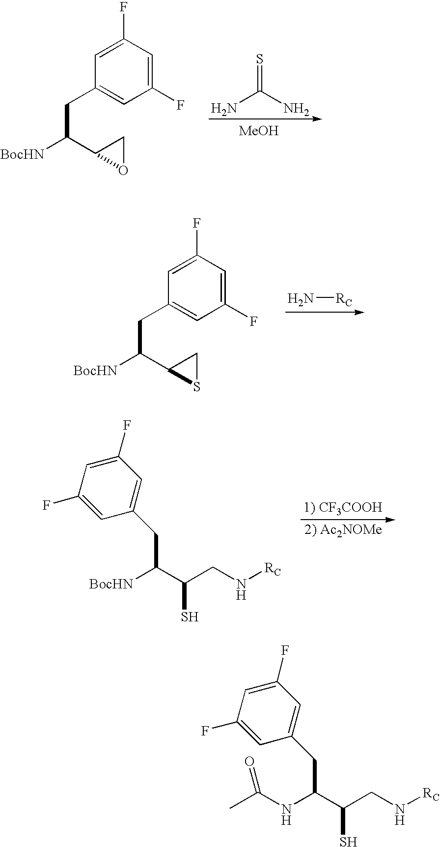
N[RC].C1(F)=CC(CC([BocHN])C2SC2)=CC(F)=C1.C1(F)=CC(F)=CC(CC(C(CN[RC])S)[BocHN])=C1.NC(N)=S.C1(F)=CC(CC([BocHN])C2OC2)=CC(F)=C1.[MeOH].C1(F)=CC(F)=CC(CC(C(CN[RC])S)NC(C)=O)=C1
